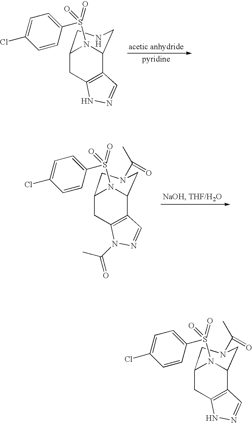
C1(S(=O)(=O)N2C3C4=C(CC2CN(C(C)=O)C3)N(C(=O)C)N=C4)=CC=C(Cl)C=C1.C1(S(=O)(=O)N2C3C4=C(CC2CNC3)NN=C4)=CC=C(Cl)C=C1.C1(S(=O)(=O)N2C3C4=C(CC2CN(C(C)=O)C3)NN=C4)=CC=C(Cl)C=C1
